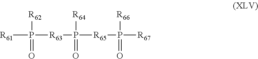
[R61]P([R62])(=O)[R63]P([R64])(=O)[R65]P([R67])([R66])=O
